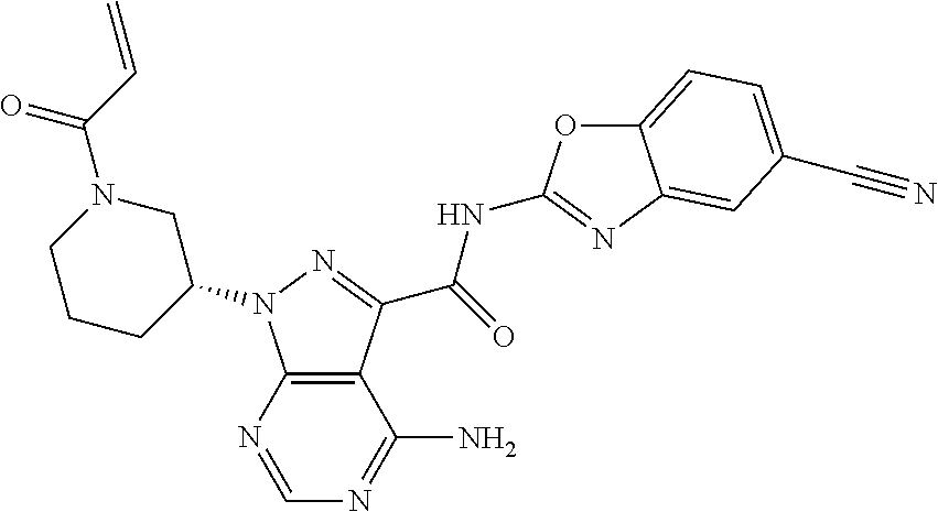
C12=C(N=CN=C1N)N(C1CN(C(C=C)=O)CCC1)N=C2C(=O)NC1=NC2=CC(C#N)=CC=C2O1
